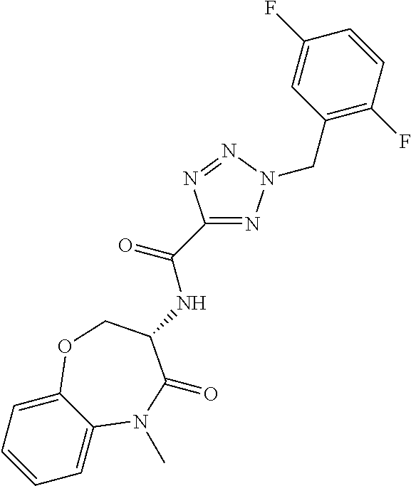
C1=C2C(=CC=C1)OCC(NC(C1=NN(CC3=C(F)C=CC(F)=C3)N=N1)=O)C(=O)N2C
